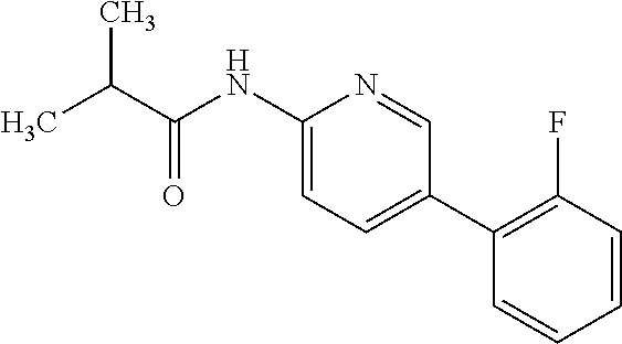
CC(C)C(=O)NC1=CC=C(C2=C(F)C=CC=C2)C=N1
